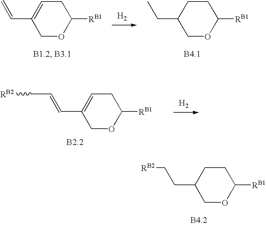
C1=C(C=C)COC([RB1])C1.C1C(CC)COC([RB1])C1.[H2].C1=C(C=CC[RB2])COC([RB1])C1.[H2].C1C(CC[RB2])COC([RB1])C1
